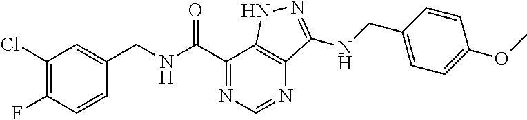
C1(Cl)=C(F)C=CC(CNC(C2=NC=NC3=C2NN=C3NCC2=CC=C(OC)C=C2)=O)=C1
